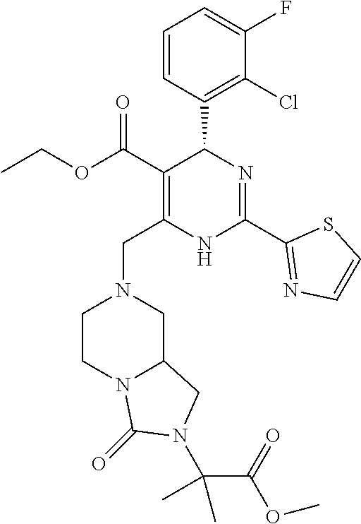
C1=CC(C2C(C(OCC)=O)=C(CN3CCN4C(C3)CN(C(C(OC)=O)(C)C)C4=O)NC(C3=NC=CS3)=N2)=C(Cl)C(F)=C1
